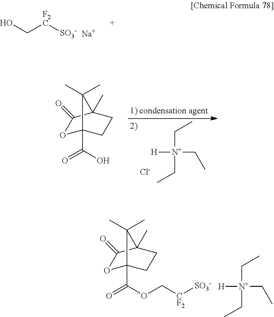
OC[F2C][SO3-].[Na].[H][N+](CC)(CC)CC.[Cl-].O1C2(C(O)=O)CCC(C)(C1=O)C2(C)C.O1C2(C(OC[CF2][SO3-])=O)CCC(C)(C1=O)C2(C)C.[H][N+](CC)(CC)CC
